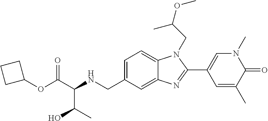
C1=C(CNC(C(OC2CCC2)=O)C(C)O)C=C2C(=C1)N(CC(OC)C)C(C1=CN(C)C(=O)C(C)=C1)=N2
